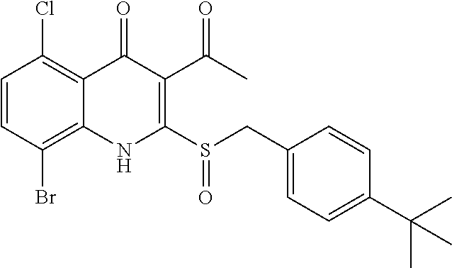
C1=CC(Br)=C2C(=C1Cl)C(=O)C(C(C)=O)=C(S(CC1=CC=C(C(C)(C)C)C=C1)=O)N2
